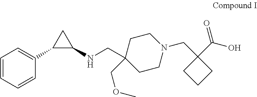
C1=CC=CC(C2C(NCC3(COC)CCN(CC4(C(O)=O)CCC4)CC3)C2)=C1
